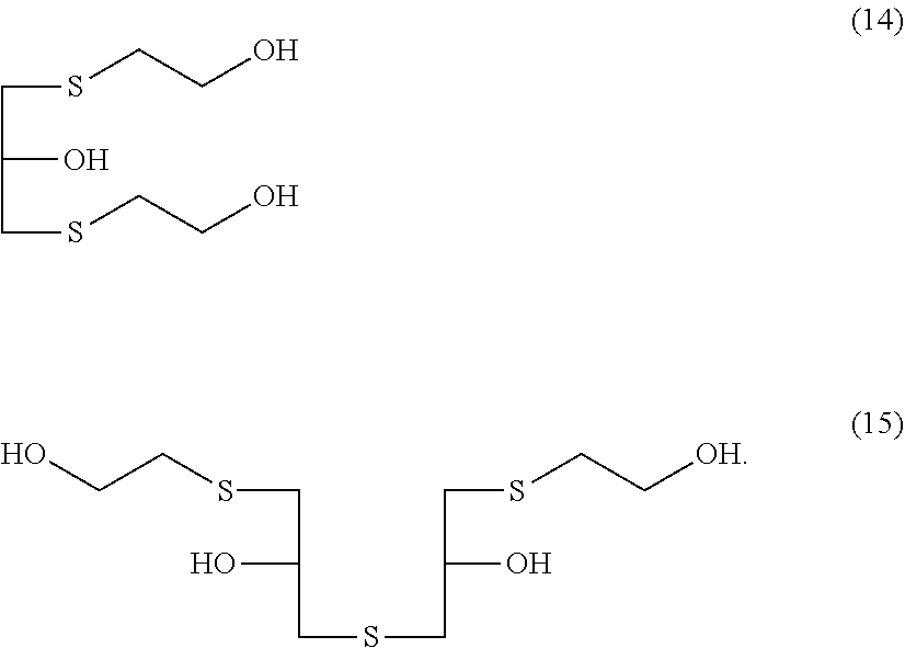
S(CCO)CC(O)CSCCO.S(CCO)CC(O)CSCC(CSCC[OH])O
